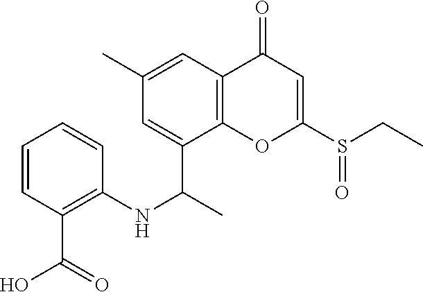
C1=CC(C(=O)O)=C(NC(C)C2=CC(C)=CC3=C2OC(S(CC)=O)=CC3=O)C=C1
